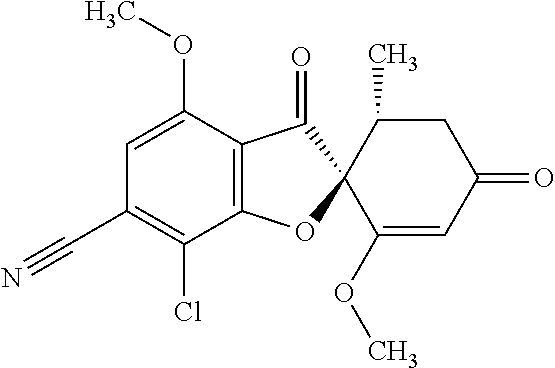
C1(OC)=CC(C#N)=C(Cl)C2=C1C(=O)C1(O2)C(OC)=CC(=O)CC1C
